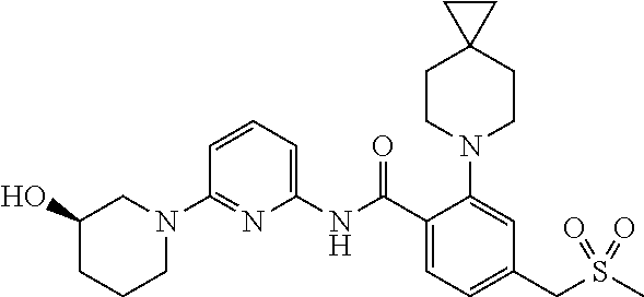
C1(N2CC(O)CCC2)=NC(NC(C2=CC=C(CS(C)(=O)=O)C=C2N2CCC3(CC2)CC3)=O)=CC=C1
